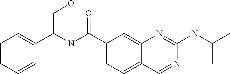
CC(NC1=NC2=CC(C(NC(C3=CC=CC=C3)CO)=O)=CC=C2C=N1)C
